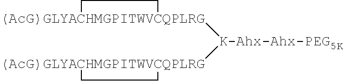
[(AcG)GLYACHMGPITWVCQPLRG]1([K-Ahx-Ahx-PEG5K][(AcG)GLYACHMGPITWVCQPLRG]2CC2)CC1
